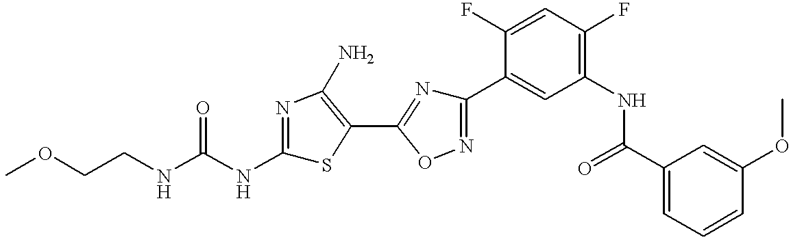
C(CNC(NC1=NC(N)=C(C2=NC(C3=CC(NC(C4=CC=CC(OC)=C4)=O)=C(F)C=C3F)=NO2)S1)=O)OC
